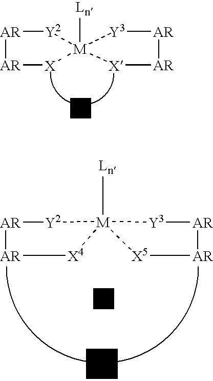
B.[AR]1[AR][Y2][M]2([Ln])([X]1)[X][AR][AR][Y3]2.[AR]1[AR][Y2][M]2([Ln])([X4]1)[X5][AR][AR][Y3]2.B
